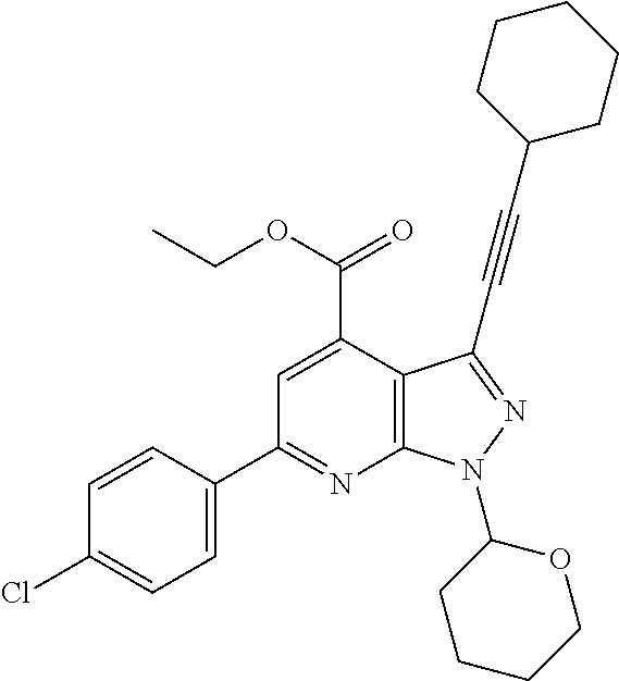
C12=C(C(C#CC3CCCCC3)=NN1C1CCCCO1)C(C(=O)OCC)=CC(C1=CC=C(Cl)C=C1)=N2
